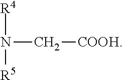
N(C[COOH])([R5])[R4]
